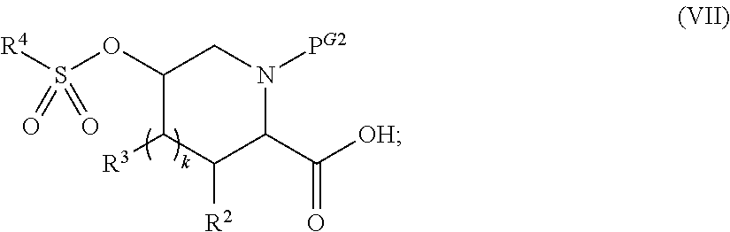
C1(OS([R4])(=O)=O)C([R3])C([R2])C(C([OH])=O)N([PG2])C1
